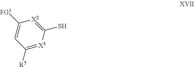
[FG1]C1=CC([R5])=[X3]C(S)=[X2]1
